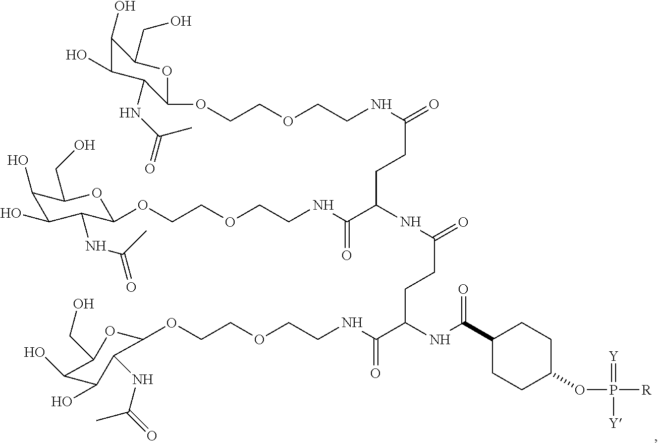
C1(O)C(O)C(NC(C)=O)C(OCCOCCNC(CCC(NC(CCC(NC(=O)C2CCC(OP(=[Y])([R])[Y])CC2)C(=O)NCCOCCOC2OC(CO)C(O)C(O)C2NC(=O)C)=O)C(=O)NCCOCCOC2C(NC(C)=O)C(O)C(O)C(CO)O2)=O)OC1CO
